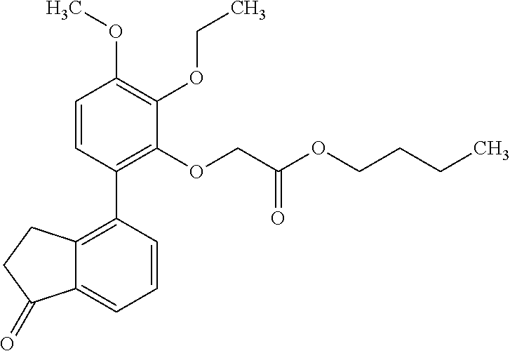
C12=C(C3=C(OCC(OCCCC)=O)C(OCC)=C(OC)C=C3)C=CC=C1C(=O)CC2
